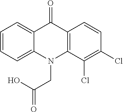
C12=C(C=CC(Cl)=C1Cl)C(=O)C1=CC=CC=C1N2CC(=O)O
